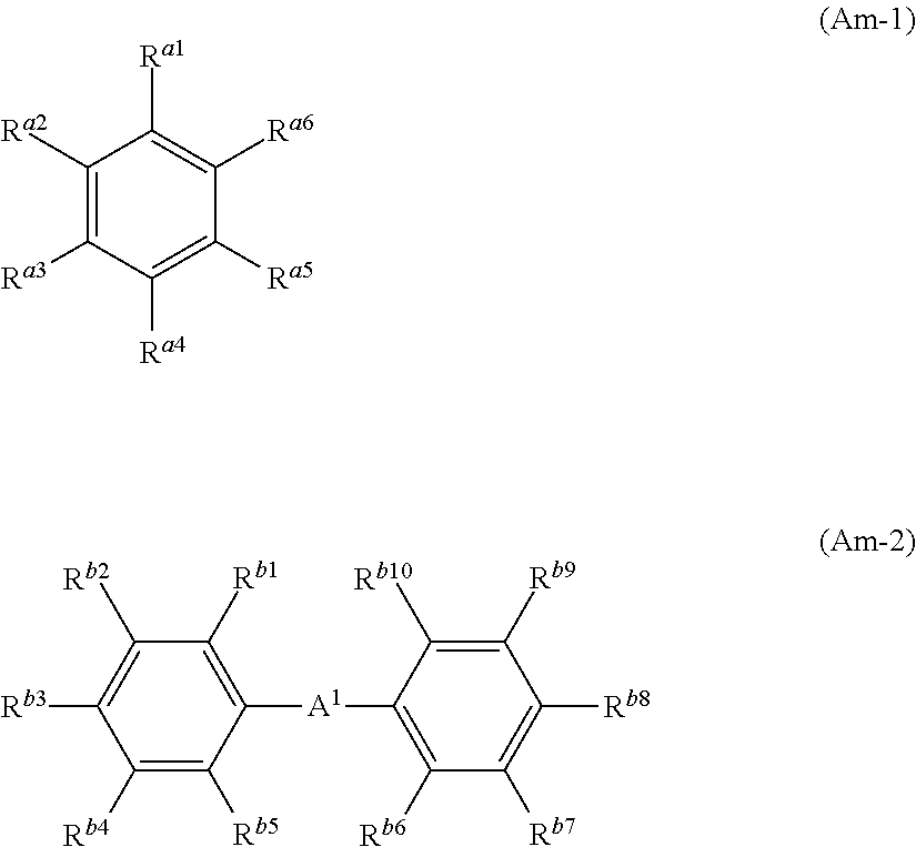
C1([Ra2])=C([Ra3])C([Ra4])=C([Ra5])C([Ra6])=C1[Ra1].C1([Rb4])=C([Rb5])C([A1]C2=C([Rb6])C([Rb7])=C([Rb8])C([Rb9])=C2[Rb10])=C([Rb1])C([Rb2])=C1[Rb3]
